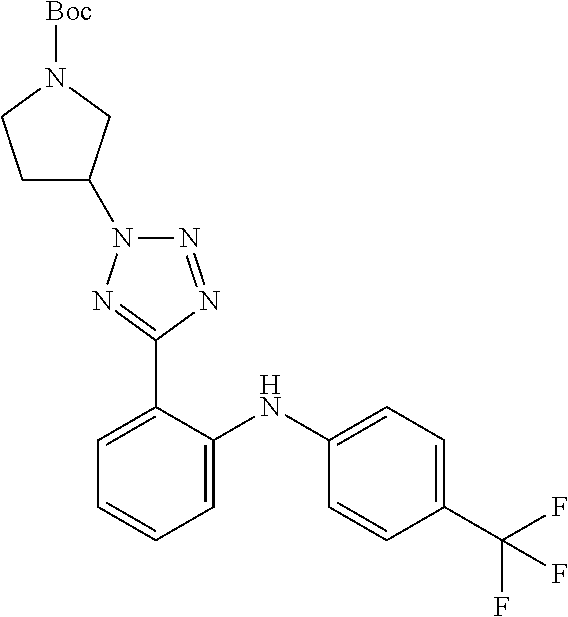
C1=C(NC2=CC=CC=C2C2=NN(C3CCN([Boc])C3)N=N2)C=CC(C(F)(F)F)=C1
